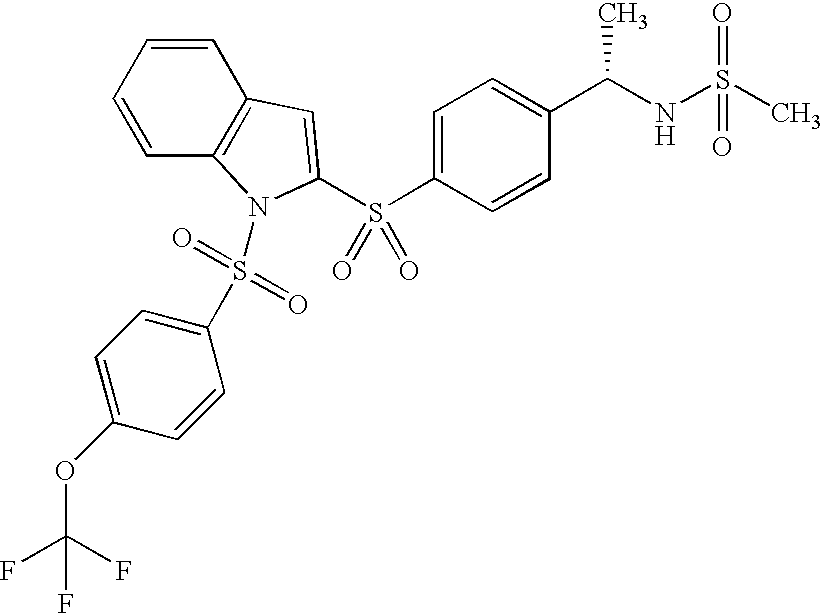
C1=CC2=C(C=C1)C=C(S(C1=CC=C(C(NS(C)(=O)=O)C)C=C1)(=O)=O)N2S(C1=CC=C(OC(F)(F)F)C=C1)(=O)=O
